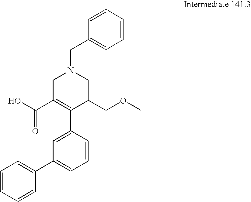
C1=CC=CC=C1CN1CC(C(O)=O)=C(C2=CC(C3=CC=CC=C3)=CC=C2)C(COC)C1
